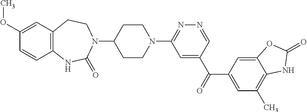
C1C(N2C(=O)NC3=C(C=C(OC)C=C3)CC2)CCN(C2=NN=CC(C(C3=CC(C)=C4C(=C3)OC(=O)N4)=O)=C2)C1
